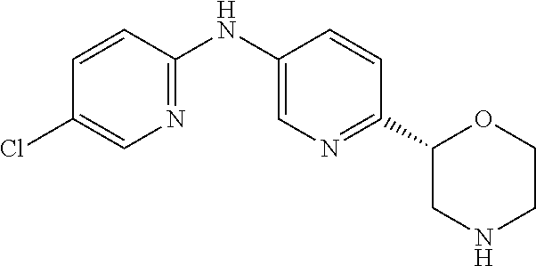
C1=CC(NC2=CN=C(C3CNCCO3)C=C2)=NC=C1Cl
